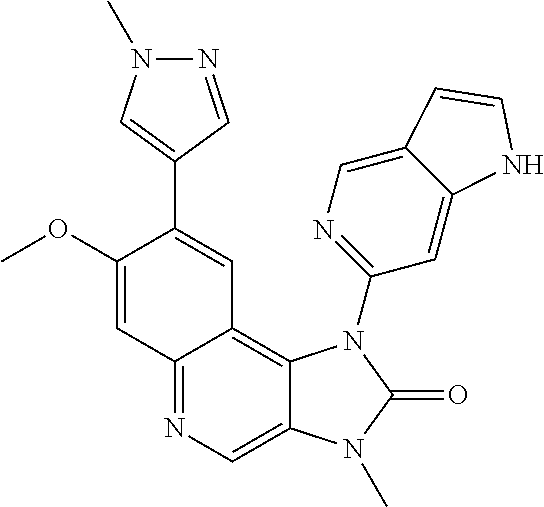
C1(OC)=CC2=NC=C3C(=C2C=C1C1=CN(C)N=C1)N(C1=NC=C2C(=C1)NC=C2)C(=O)N3C
